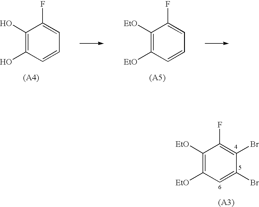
C1(O)=C(O)C=CC=C1F.C1([EtO])=C([EtO])C=CC=C1F.C1([EtO])=C([EtO])C=C(Br)C(Br)=C1F
